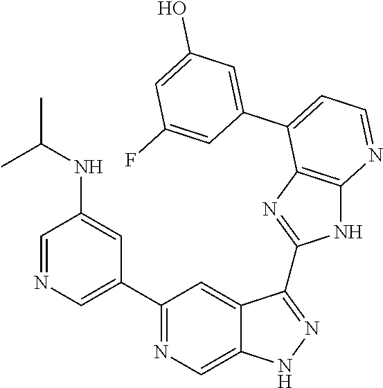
C1(C2=NC=C3C(=C2)C(C2=NC4=C(N2)N=CC=C4C2=CC(O)=CC(F)=C2)=NN3)=CN=CC(NC(C)C)=C1
